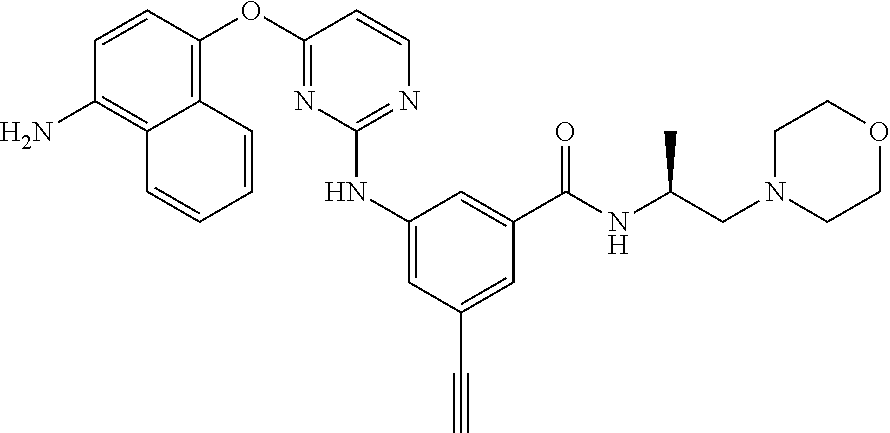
NC1=C2C(=C(OC3=NC(NC4=CC(C#C)=CC(C(NC(CN5CCOCC5)C)=O)=C4)=NC=C3)C=C1)C=CC=C2
